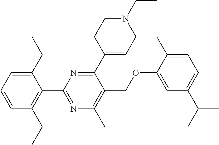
C1(CC)=CC=CC(CC)=C1C1=NC(C)=C(COC2=CC(C(C)C)=CC=C2C)C(C2=CCN(CC)CC2)=N1
